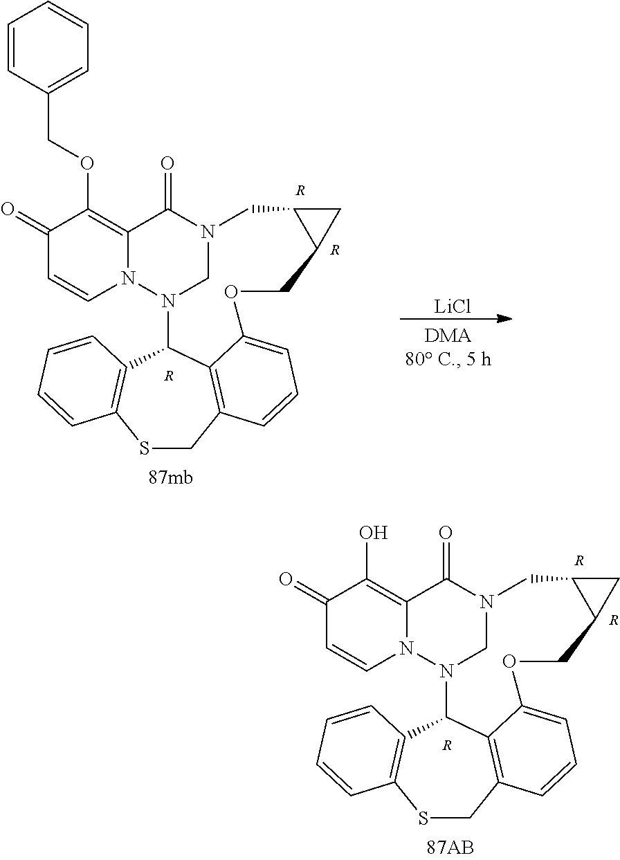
C1(=O)C=CN2C(=C1OCC1=CC=CC=C1)C(=O)N1CN2C2C3=C(SCC4=C2C(=CC=C4)OCC2C(C1)C2)C=CC=C3.[R].[R].[R].[LiCl].C1(=O)C=CN2C(=C1O)C(=O)N1CN2C2C3=C(SCC4=C2C(=CC=C4)OCC2C(C1)C2)C=CC=C3.[R].[R].[R]
